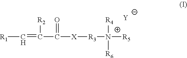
[R1]C=C([R2])C(=O)[X][R3]N([R5])([R4])[R6].[Y]
